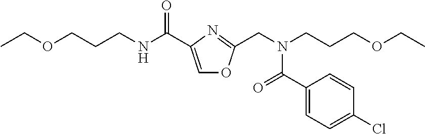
CCOCCCNC(C1=COC(CN(CCCOCC)C(C2=CC=C(Cl)C=C2)=O)=N1)=O
